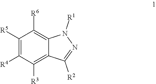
C1([R5])=C([R4])C([R3])=C2C(=C1[R6])N([R1])N=C2[R2]
